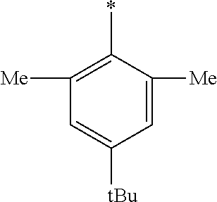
C1([Me])=C(*)C([Me])=CC([tBu])=C1
